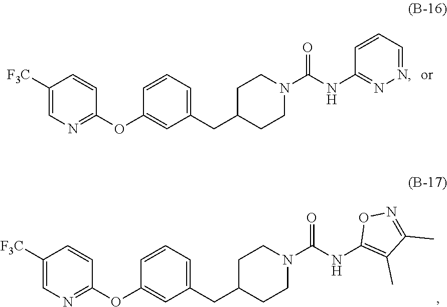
C1([F3C])=CN=C(OC2=CC(CC3CCN(C(NC4=NN=CC=C4)=O)CC3)=CC=C2)C=C1.C1([F3C])=CN=C(OC2=CC(CC3CCN(C(NC4=C(C)C(C)=NO4)=O)CC3)=CC=C2)C=C1
